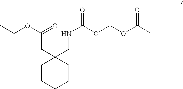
C1CCCCC1(CNC(OCOC(C)=O)=O)CC(OCC)=O
